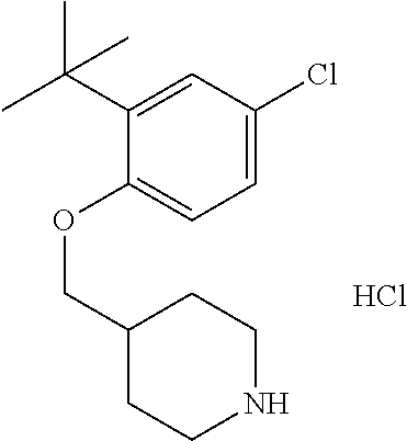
C(OC1=CC=C(Cl)C=C1C(C)(C)C)C1CCNCC1.Cl
